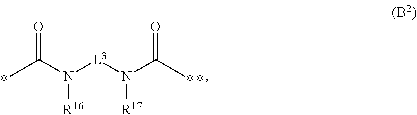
CC(N([L3]N(C(C)=O)[R17])[R16])=O
